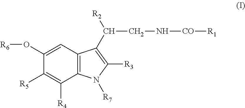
C1=C(O[R6])C([R5])=C([R4])C2=C1C(C([R2])CN[CO][R1])=C([R3])N2[R7]
